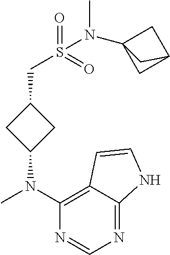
CN(C1=C2C(=NC=N1)NC=C2)C1CC(CS(=O)(=O)N(C)C23CC(C2)C3)C1
